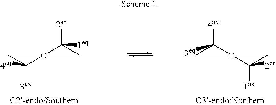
C1C([4eq])([3ax])O12C([2ax])([1eq])C2.C1C([3eq])([4ax])O12C([1ax])([2eq])C2
